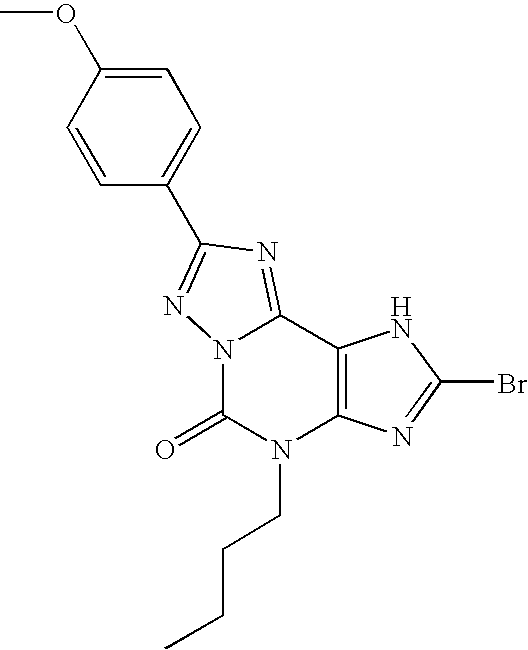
C12=C(C3=NC(C4=CC=C(OC)C=C4)=NN3C(=O)N1CCCC)NC(Br)=N2
